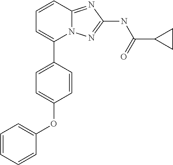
C1=CC2=NC(NC(C3CC3)=O)=NN2C(C2=CC=C(OC3=CC=CC=C3)C=C2)=C1
